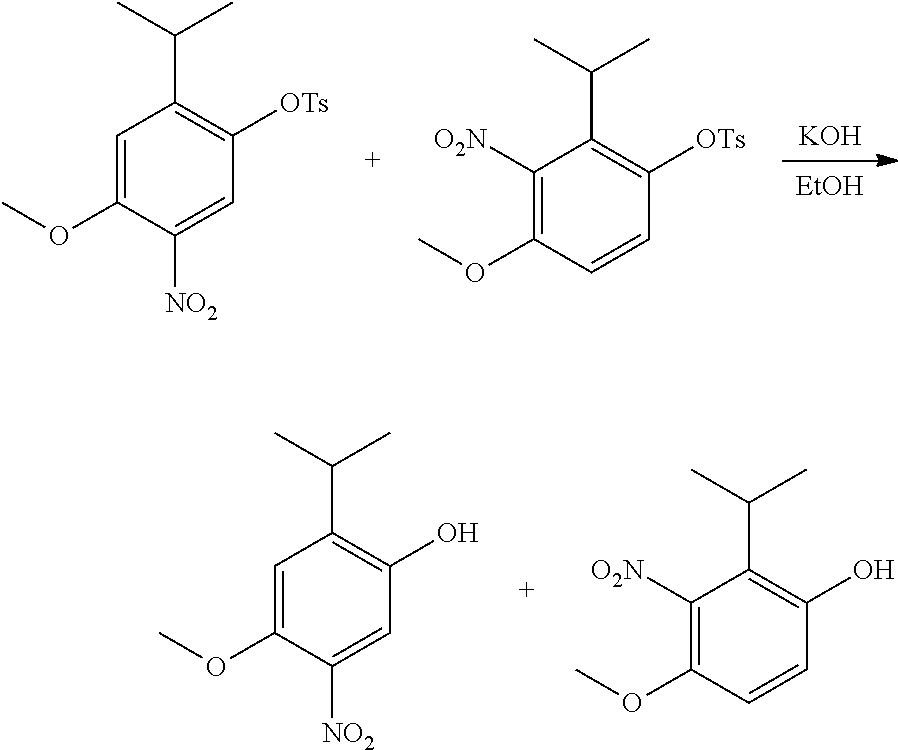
[EtOH].[KOH].C1([O2N])=C(OC)C=CC([OTs])=C1C(C)C.C1=C(OC)C([NO2])=CC([OTs])=C1C(C)C.C1([O2N])=C(OC)C=CC(O)=C1C(C)C.C1=C(OC)C([NO2])=CC(O)=C1C(C)C
